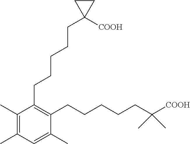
C1(CCCCCC2([COOH])CC2)=C(CCCCCC([COOH])(C)C)C(C)=CC(C)=C1C
